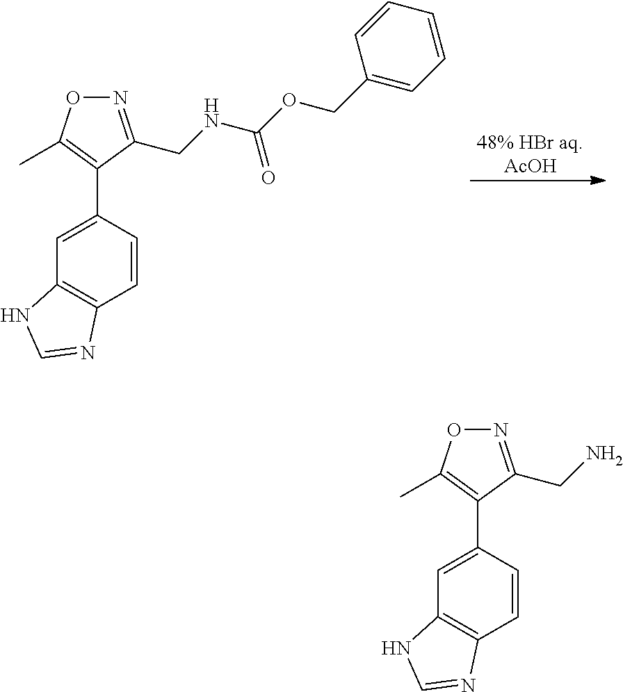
[48% HBr aq.AcOH].C1(C2=C(C)ON=C2CNC(=O)OCC2=CC=CC=C2)=CC2=C(C=C1)N=CN2.C1(C2=C(C)ON=C2CN)=CC2=C(C=C1)N=CN2
